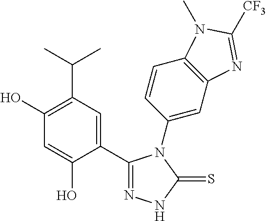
C1(C2=CC(C(C)C)=C(O)C=C2O)=NNC(=S)N1C1=CC2=C(C=C1)N(C)C([CF3])=N2
